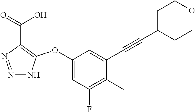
C1(OC2=C(C(=O)O)N=NN2)=CC(F)=C(C)C(C#CC2CCOCC2)=C1
